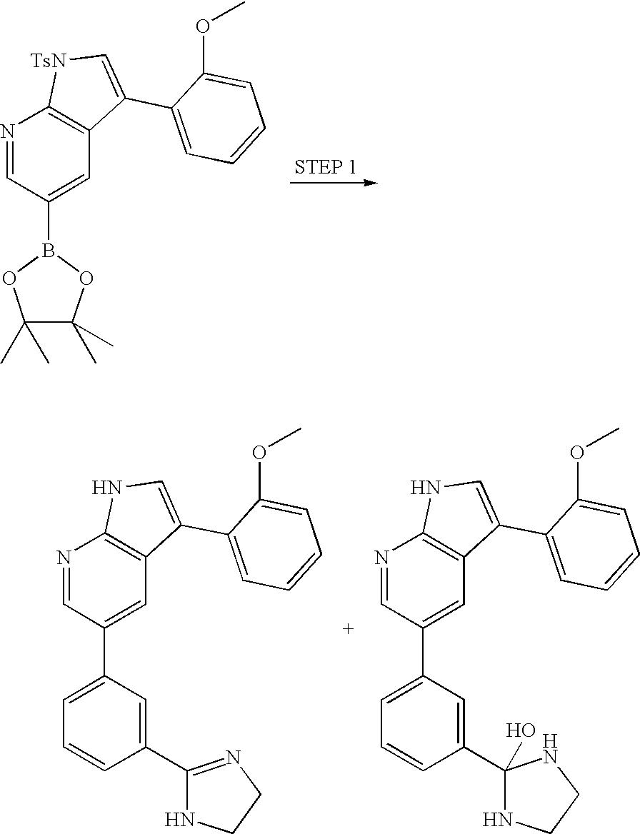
N1=CC(B2OC(C)(C)C(C)(C)O2)=CC2=C1[TsN]C=C2C1=CC=CC=C1OC.N1=CC(C2=CC=CC(C3=NCCN3)=C2)=CC2=C1NC=C2C1=CC=CC=C1OC.N1=CC(C2=CC=CC(C3(O)NCCN3)=C2)=CC2=C1NC=C2C1=CC=CC=C1OC
